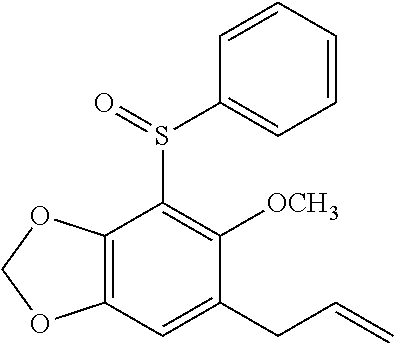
C12=C(OCO1)C(S(C1=CC=CC=C1)=O)=C([OCH3])C(CC=C)=C2
